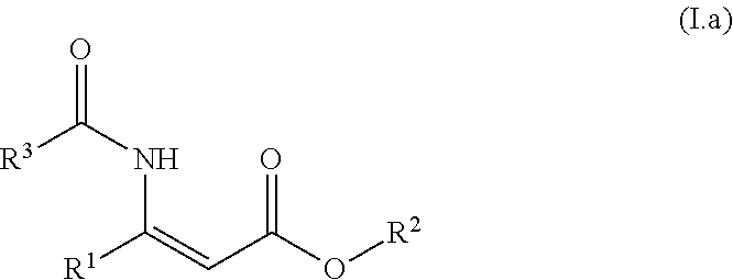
[R1]C(=CC(O[R2])=O)NC(=O)[R3]
